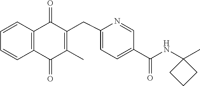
C1=CC2=C(C=C1)C(=O)C(C)=C(CC1=CC=C(C(NC3(C)CCC3)=O)C=N1)C2=O
